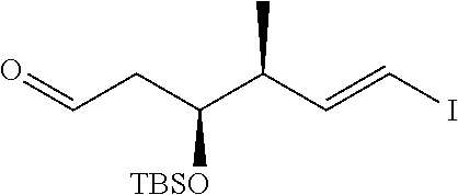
O=CCC(C(C=CI)C)[TBSO]
